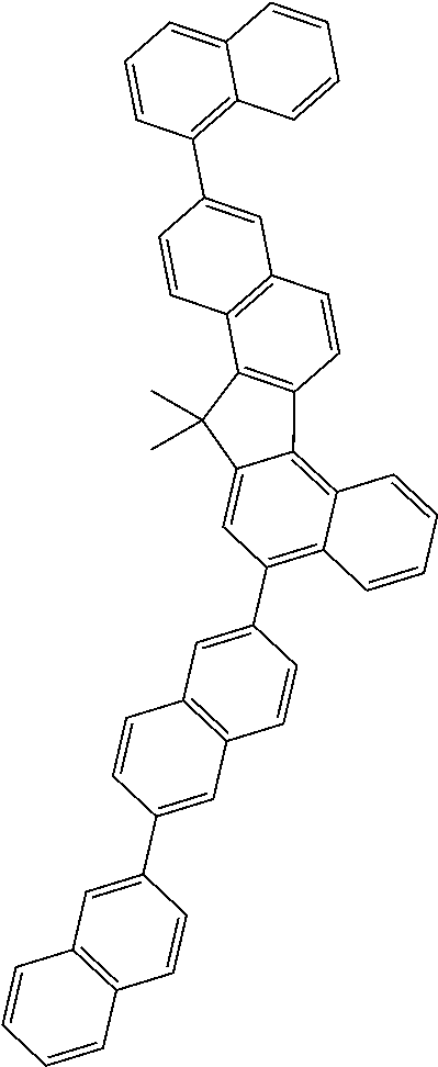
C1(C2=C3C(=C4C(=C2)C(C)(C)C2=C4C=CC4=C2C=CC(C2=C5C(=CC=C2)C=CC=C5)=C4)C=CC=C3)=CC2=C(C=C1)C=C(C1=CC3=C(C=C1)C=CC=C3)C=C2
